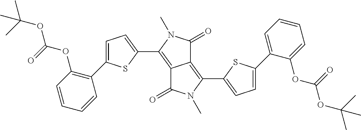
C12=C(C3=CC=C(C4=CC=CC=C4OC(=O)OC(C)(C)C)S3)N(C)C(=O)C1=C(C1=CC=C(C3=C(OC(=O)OC(C)(C)C)C=CC=C3)S1)N(C)C2=O
